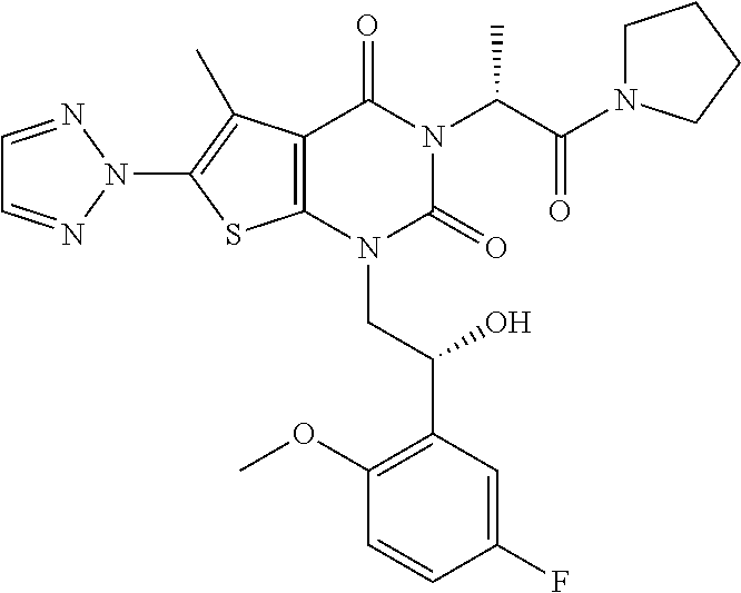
C12=C(N(CC(C3=C(OC)C=CC(F)=C3)O)C(=O)N(C(C(N3CCCC3)=O)C)C1=O)SC(N1N=CC=N1)=C2C
